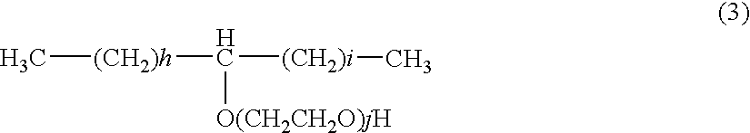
C[(CH2)h]C([O(CH2CH2O)jH])[(CH2)i]C
